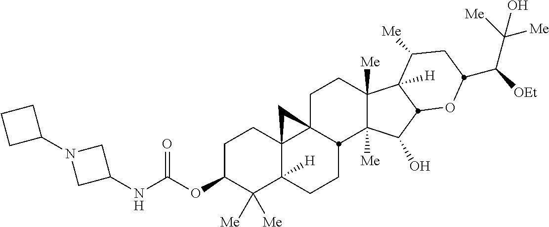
C1C(OC(NC2CN(C3CCC3)C2)=O)C([Me])([Me])C2([H])C3(C1)C1(CCC4([Me])C([Me])(C(O)C5C4([H])C([Me])CC(C([OEt])C([Me])([Me])O)O5)C1CC2)C3
